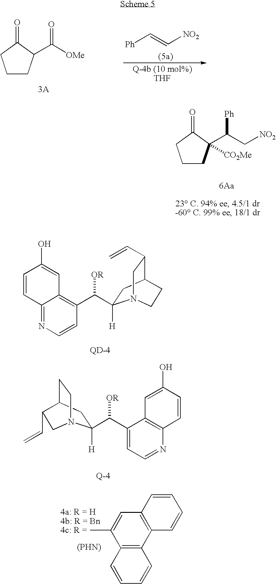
C1CC(C([OMe])=O)C(=O)C1.[Ph]C=C[NO2].C1CC(C(C[NO2])[Ph])([CO2Me])C(=O)C1.C1=CC2=NC=CC(C([OR])C3([H])CC4C(C=C)CN3CC4)=C2C=C1O.C1=CC2=C(C=C1O)C(C([OR])C1([H])CC3CCN1CC3C=C)=CC=N2.CC1=CC2=C(C3=C1C=CC=C3)C=CC=C2.[(PHN)]
